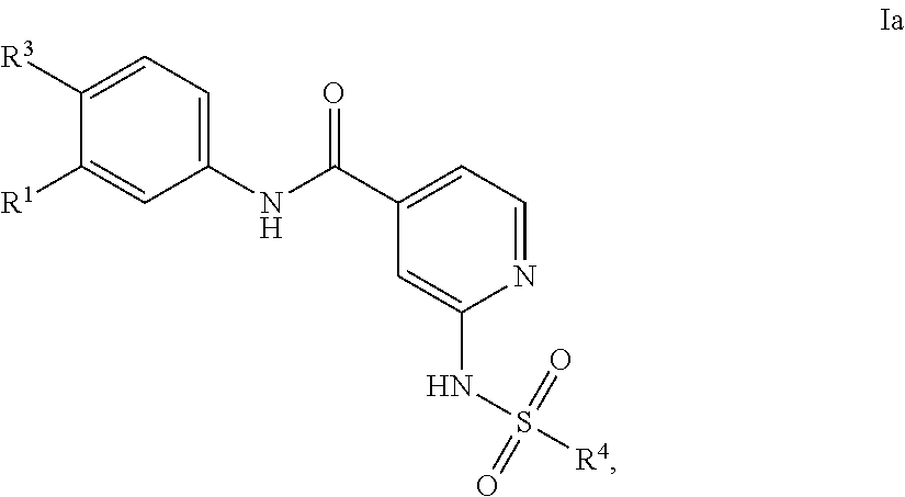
C1([R1])=CC(NC(C2=CC=NC(NS(=O)(=O)[R4])=C2)=O)=CC=C1[R3]
